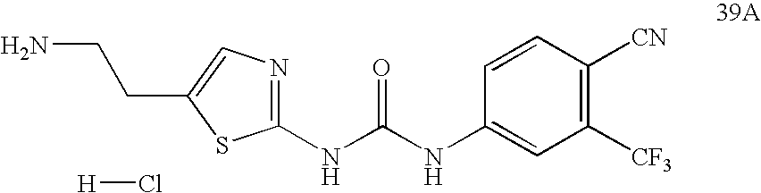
C1(NC(NC2=CC([CF3])=C([CN])C=C2)=O)=NC=C(CCN)S1.[H]Cl
